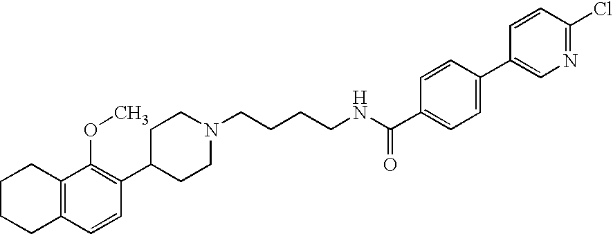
C1(C2=C(OC)C3=C(C=C2)CCCC3)CCN(CCCCNC(=O)C2=CC=C(C3=CN=C(Cl)C=C3)C=C2)CC1
